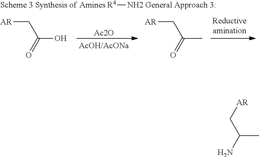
[Ac2O].[AR]CC(O)=O.[AR]CC(C)=O.[R4]N.[AR]CC(N)C
